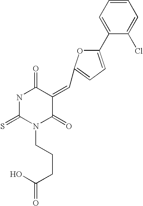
C1=CC=C(C2=CC=C(C=C3C(=O)NC(=S)N(CCCC(=O)O)C3=O)O2)C(Cl)=C1
